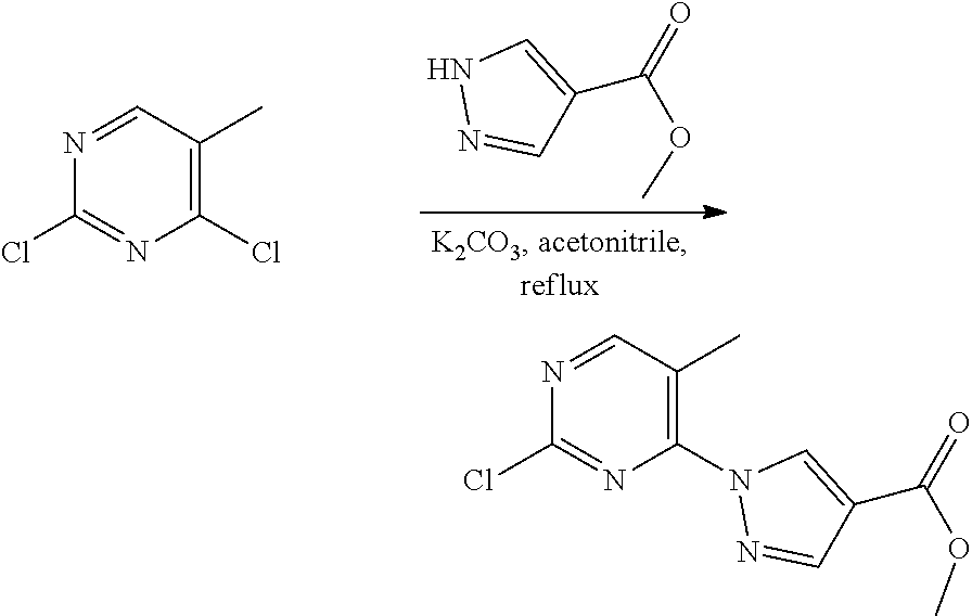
C1(C(OC)=O)=CNN=C1.C1(Cl)=C(C)C=NC(Cl)=N1.C1(C(OC)=O)=CN(C2=C(C)C=NC(Cl)=N2)N=C1
